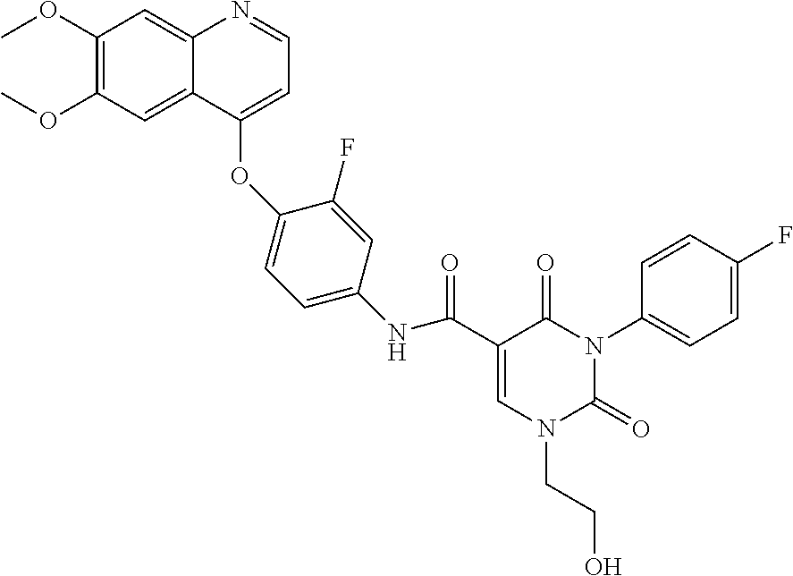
C1=C(C(=O)NC2=CC=C(OC3=CC=NC4=CC(OC)=C(OC)C=C43)C(F)=C2)C(=O)N(C2=CC=C(F)C=C2)C(=O)N1CCO
